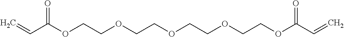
C=CC(OCCOCCOCCOCCOC(C=C)=O)=O
